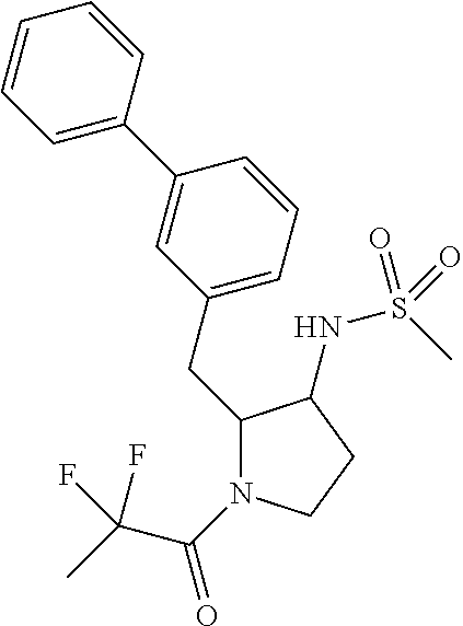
C1(CC2=CC=CC(C3=CC=CC=C3)=C2)N(C(=O)C(C)(F)F)CCC1NS(C)(=O)=O
